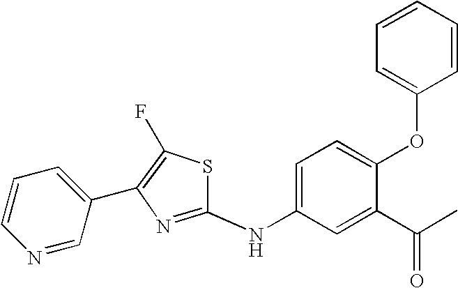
C1(C2=CC=CN=C2)=C(F)SC(NC2=CC=C(OC3=CC=CC=C3)C(C(=O)C)=C2)=N1
